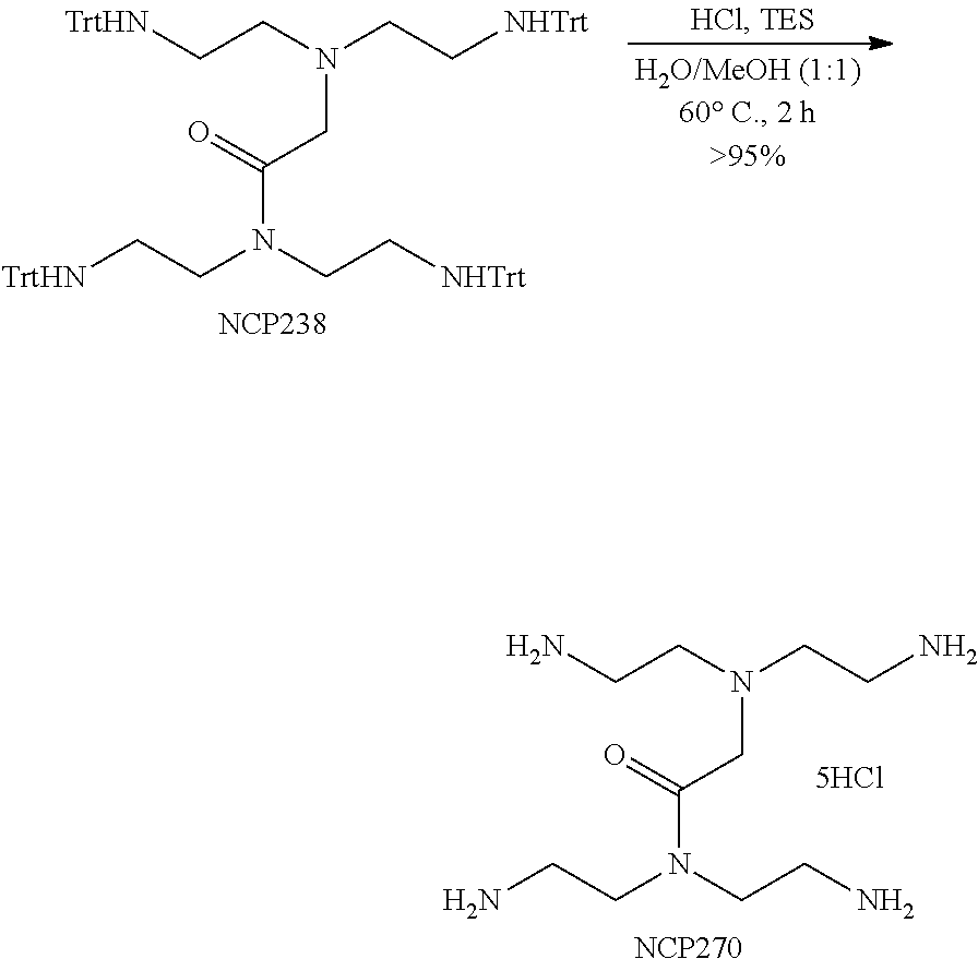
[TrtHN]CCN(CC[NHTrt])C(CN(CC[NHTrt])CC[TrtHN])=O.[NCP238].NCCN(CCN)C(CN(CCN)CCN)=O.[NCP270]
